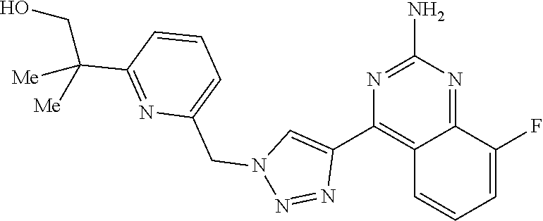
C12=NC(N)=NC(C3=CN(CC4=CC=CC(C([Me])([Me])CO)=N4)N=N3)=C1C=CC=C2F
